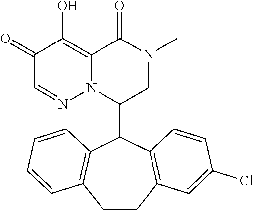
C1(=O)C=NN2C(=C1O)C(=O)N(C)CC2C1C2=C(CCC3=C1C=CC(Cl)=C3)C=CC=C2
